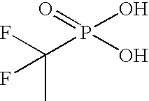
C(C)(P(O)(=O)O)(F)F
